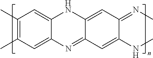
C1(C)=C(C)C=C2C(=C1)NC1=CC(=NC)C(NC)=CC1=N2
